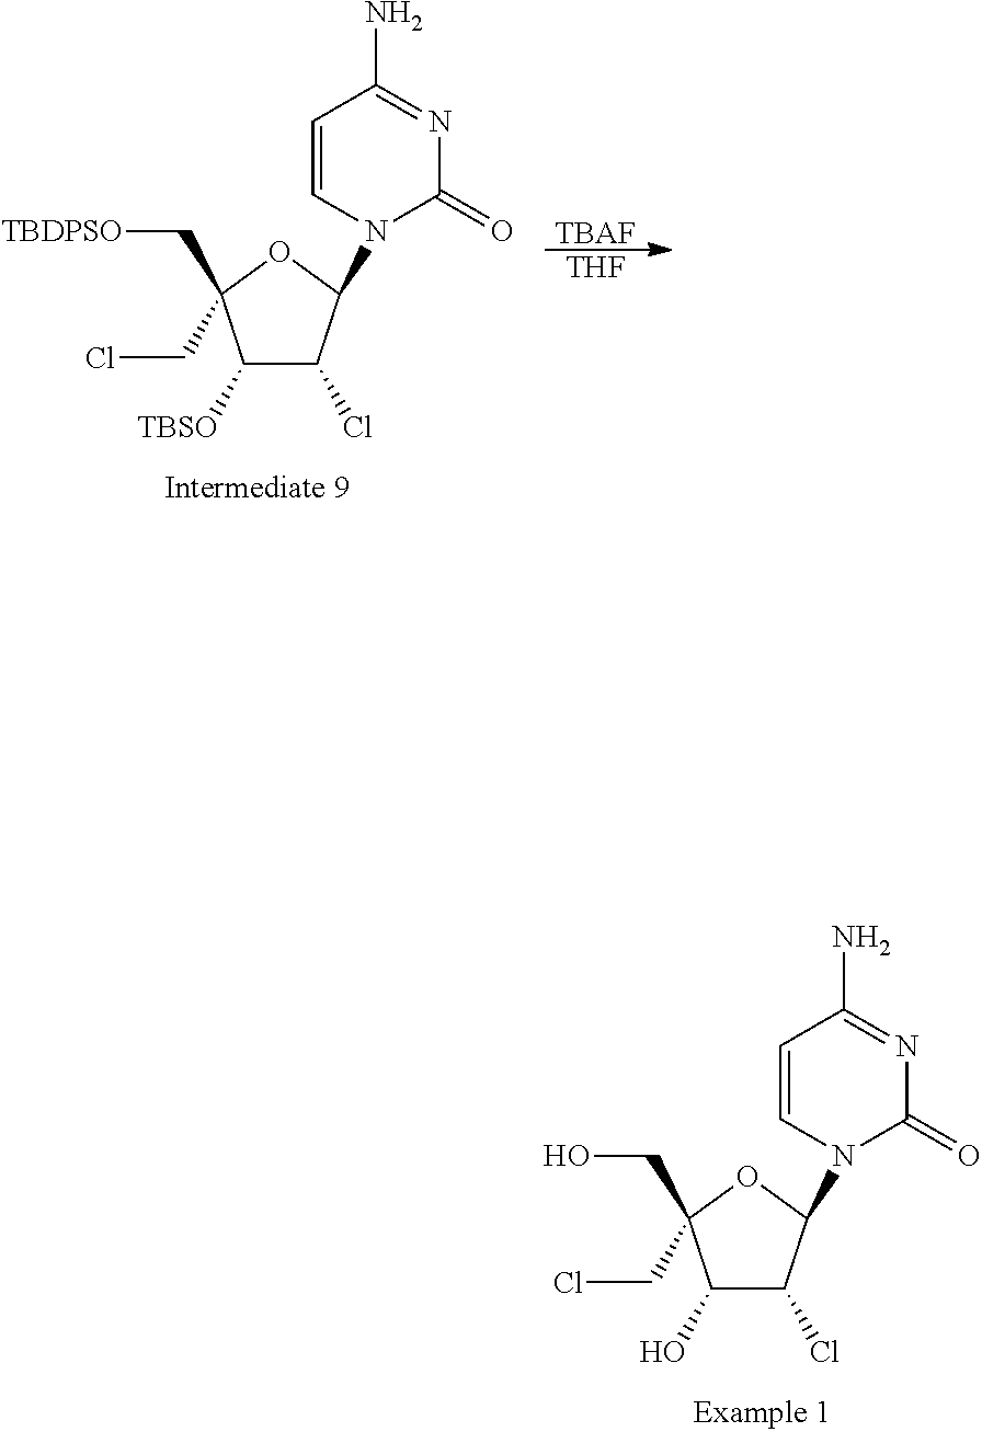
C1([TBSO])C(Cl)C(N2C=CC(N)=NC2=O)OC1(C[TBDPSO])CCl.[TBAF].[THF].C1(O)C(Cl)C(N2C=CC(N)=NC2=O)OC1(CO)CCl
